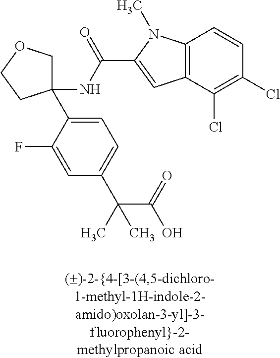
C1(NC(=O)C2=CC3=C(N2C)C=CC(Cl)=C3Cl)(C2=CC=C(C(C(=O)O)(C)C)C=C2F)COCC1
